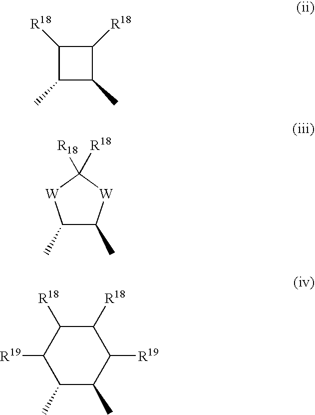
C1([R18])C(C)C(C)C1[R18].C1(C)C(C)[W]C([R18])([R18])[W]1.C1(C)C(C)C([R19])C([R18])C([R18])C1[R19]
